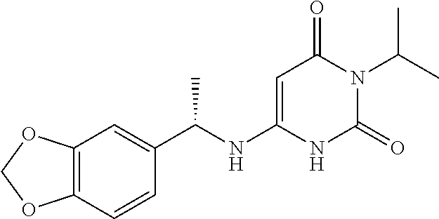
C12=C(C=CC(C(NC3=CC(=O)N(C(C)C)C(=O)N3)C)=C1)OCO2
